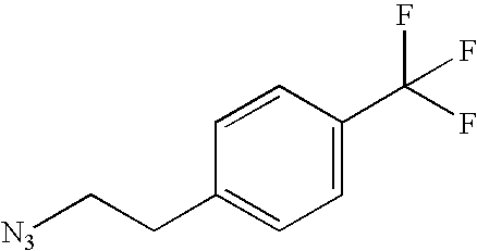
C1=C(C(F)(F)F)C=CC(CC[N3])=C1
